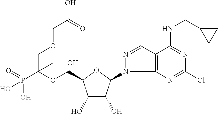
C(OCC1C(O)C(O)C(N2C3=C(C=N2)C(NCC2CC2)=NC(Cl)=N3)O1)(P(=O)(O)O)(CO)COCC(O)=O
